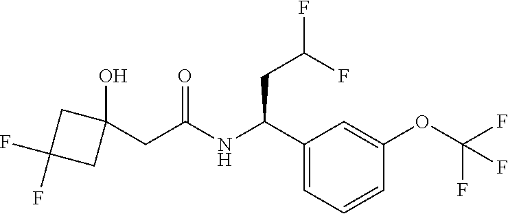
C1(C(NC(CC2(O)CC(F)(F)C2)=O)CC(F)F)=CC=CC(OC(F)(F)F)=C1
